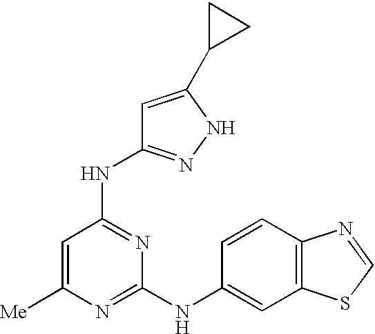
[Me]C1=CC(NC2=NNC(C3CC3)=C2)=NC(NC2=CC3=C(C=C2)N=CS3)=N1
